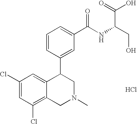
Cl.C1(Cl)=CC(Cl)=C2C(=C1)C(C1=CC(C(NC(CO)C(=O)O)=O)=CC=C1)CN(C)C2
